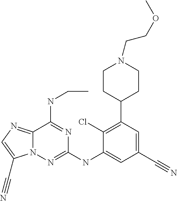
C1CC(C2=C(Cl)C(NC3=NN4C(=NC=C4C#N)C(NCC)=N3)=CC(C#N)=C2)CCN1CCOC
